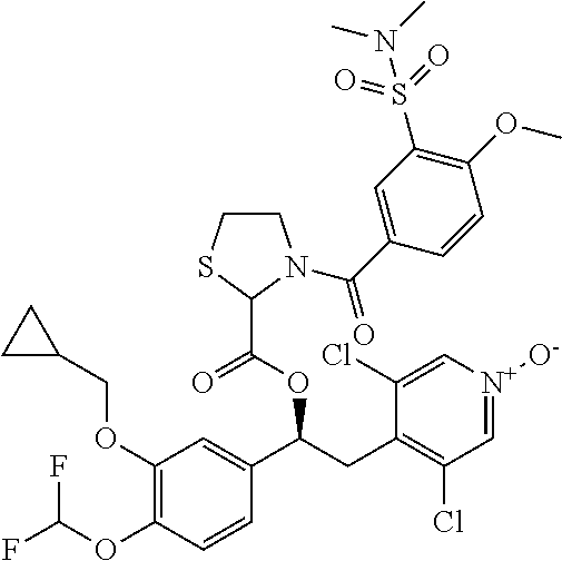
C1(OCC2CC2)=C(OC(F)F)C=CC(C(OC(C2N(C(C3=CC(S(=O)(=O)N(C)C)=C(OC)C=C3)=O)CCS2)=O)CC2=C(Cl)C=[N+]([O-])C=C2Cl)=C1
